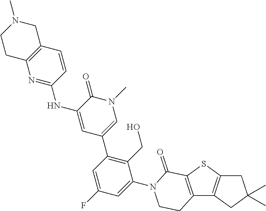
C1C2=C(CC1(C)C)C1=C(S2)C(=O)N(C2=CC(F)=CC(C3=CN(C)C(=O)C(NC4=NC5=C(C=C4)CN(C)CC5)=C3)=C2CO)CC1
